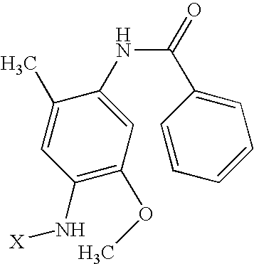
N(C(C1=CC=CC=C1)=O)C1=CC(OC)=C(N[X])C=C1C
